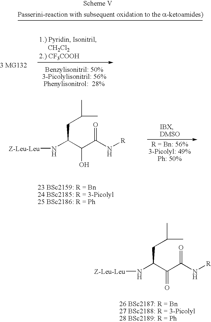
[Z-Leu-Leu]NC(C(C(N[R])=O)O)CC(C)C.[Z-Leu-Leu]NC(C(C(N[R])=O)=O)CC(C)C
